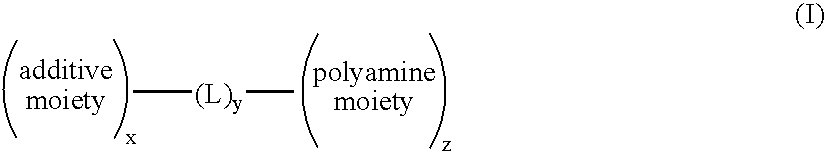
C[(L)y]C
